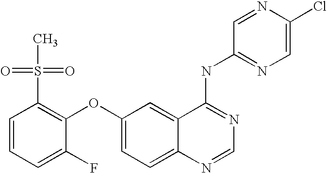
C1=CC=C(F)C(OC2=CC=C3C(=C2)C(NC2=NC=C(Cl)N=C2)=NC=N3)=C1S(C)(=O)=O
